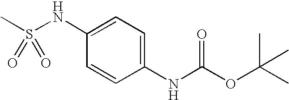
C1=CC(NC(OC(C)(C)C)=O)=CC=C1NS(=O)(C)=O
